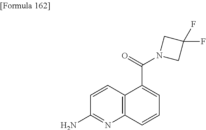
C1(N)=NC2=C(C=C1)C(C(=O)N1CC(F)(F)C1)=CC=C2
